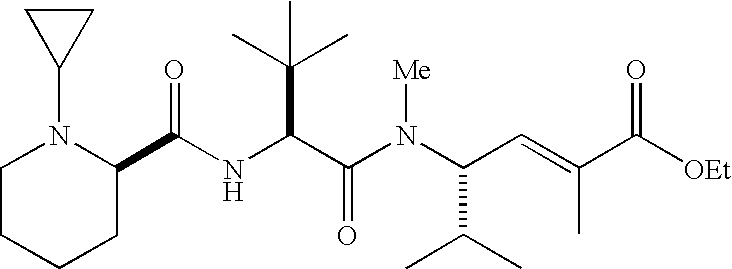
N(C(C(N(C(C(C)C)C=C(C)C([OEt])=O)[Me])=O)C(C)(C)C)C(=O)C1N(C2CC2)CCCC1
